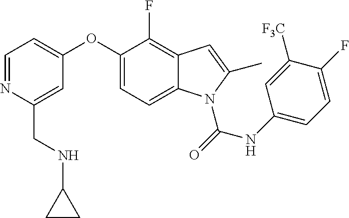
C1=NC(CNC2CC2)=CC(OC2=CC=C3C(=C2F)C=C(C)N3C(=O)NC2=CC=C(F)C([F3C])=C2)=C1
